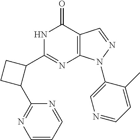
N1C(C2CCC2C2=NC=CC=N2)=NC2=C(C1=O)C=NN2C1=CN=CC=C1C
